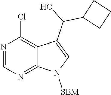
N1=CN=C2C(=C1Cl)C(C(C1CCC1)O)=CN2[SEM]
